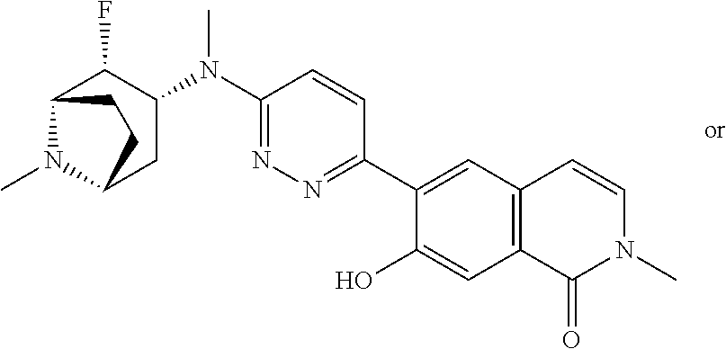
C1(N(C2=NN=C(C3=CC4=C(C=C3O)C(=O)N(C)C=C4)C=C2)C)C(F)C2N(C)C(C1)CC2
